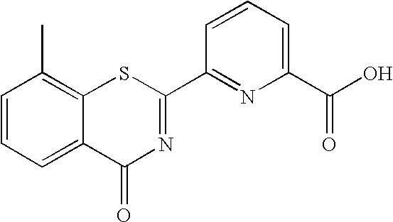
C1=CC=C(C(O)=O)N=C1C1=NC(=O)C2=CC=CC(C)=C2S1
